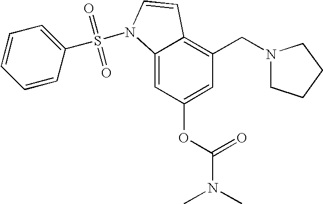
C1=C(OC(N(C)C)=O)C=C2C(=C1CN1CCCC1)C=CN2S(=O)(=O)C1=CC=CC=C1
